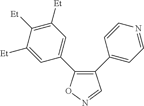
C1(C2=CC=NC=C2)=C(C2=CC([Et])=C([Et])C([Et])=C2)ON=C1
